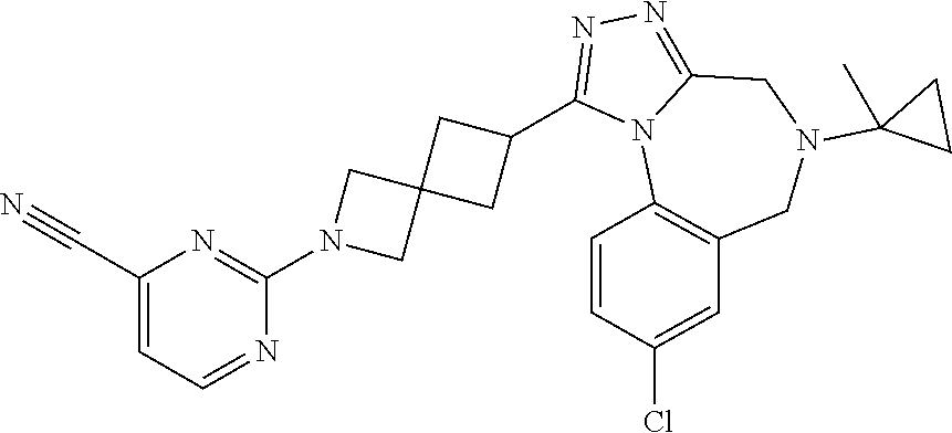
C1(N2CC3(C2)CC(C2=NN=C4N2C2=C(CN(C5(C)CC5)C4)C=C(Cl)C=C2)C3)=NC(C#N)=CC=N1
